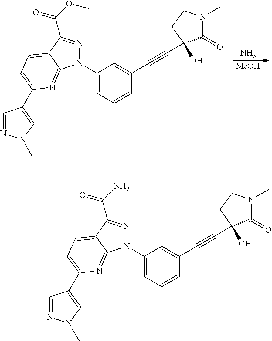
N1(C2=CC=CC(C#CC3(O)C(=O)N(C)CC3)=C2)N=C(C(=O)OC)C2=CC=C(C3=CN(C)N=C3)N=C12.N.[MeOH].N1(C2=CC=CC(C#CC3(O)C(=O)N(C)CC3)=C2)N=C(C(=O)N)C2=CC=C(C3=CN(C)N=C3)N=C12
